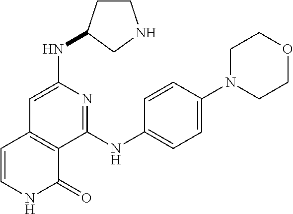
N(C1=CC2=C(C(NC3=CC=C(N4CCOCC4)C=C3)=N1)C(=O)NC=C2)C1CCNC1
